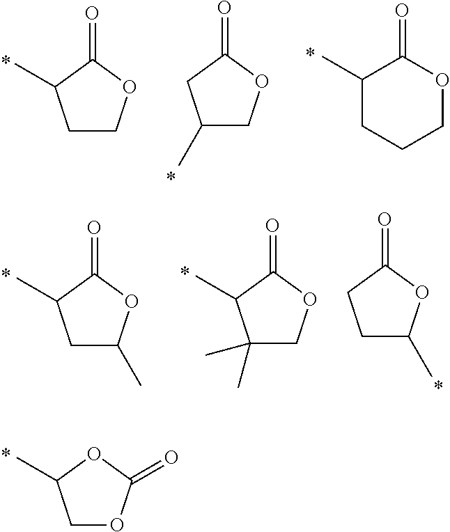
C1COC(=O)C1C.C1(C)COC(=O)C1.C1(C)CCCOC1=O.C1C(C)OC(=O)C1C.C1(C)(C)COC(=O)C1C.C1C(C)OC(=O)C1.C1OC(=O)OC1C
